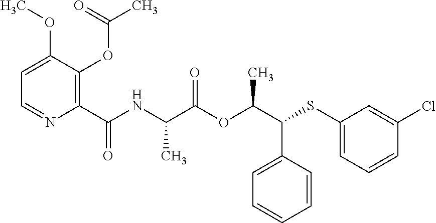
C1=C(C(C(OC(C(NC(C2=C(OC(C)=O)C(OC)=CC=N2)=O)C)=O)C)SC2=CC=CC(Cl)=C2)C=CC=C1
